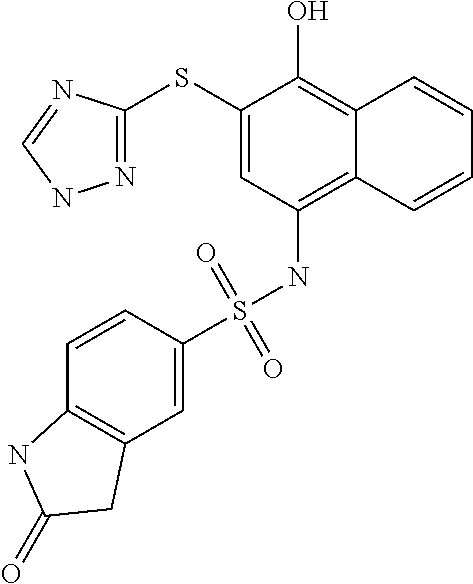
C1(SC2=NNC=N2)=CC(NS(C2=CC3=C(C=C2)NC(=O)C3)(=O)=O)=C2C(=C1O)C=CC=C2
